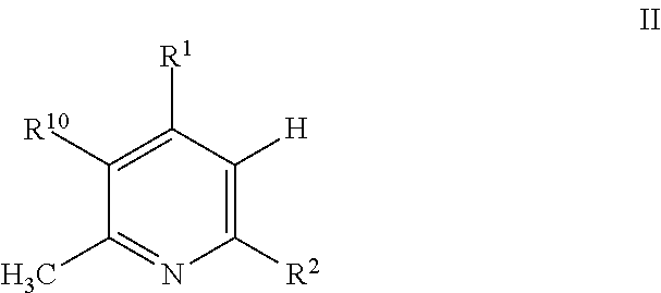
C1([R2])=C([H])C([R1])=C([R10])C(C)=N1
